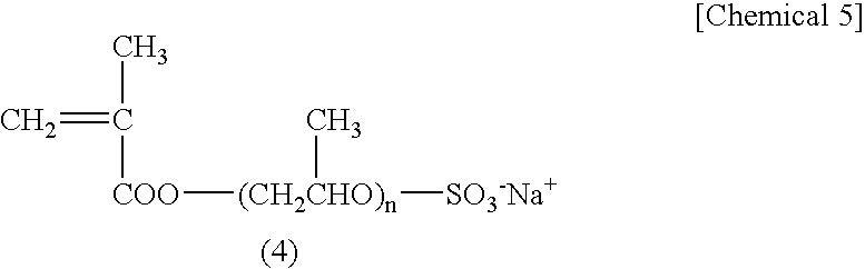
CC([COO][(CH2CHO)n]([SO3-Na+])C)=C
